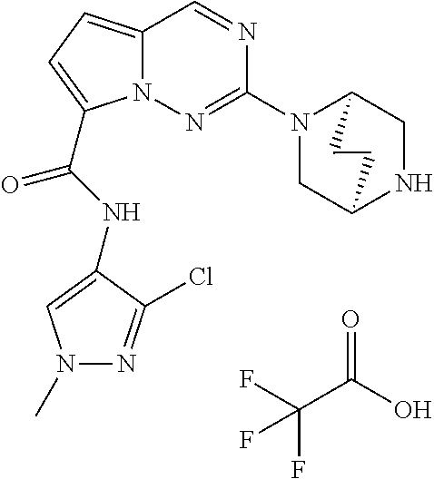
O=C(O)C(F)(F)F.N1=CC2=CC=C(C(NC3=CN(C)N=C3Cl)=O)N2N=C1N1CC2NCC1CC2
